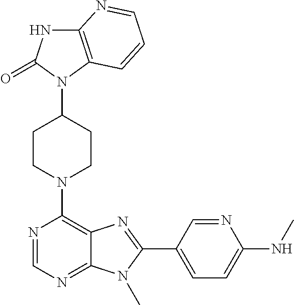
C12=C(N(C3CCN(C4=C5C(=NC=N4)N(C)C(C4=CC=C(NC)N=C4)=N5)CC3)C(=O)N1)C=CC=N2
